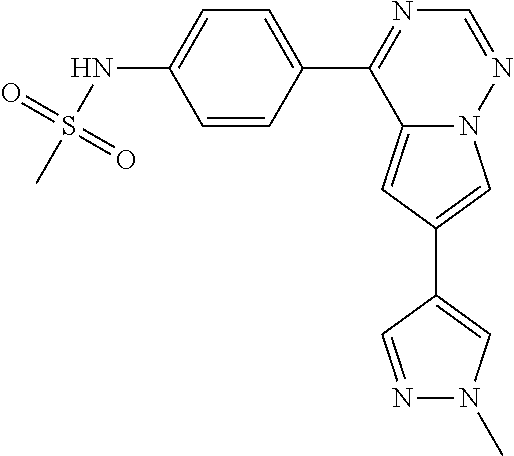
C12=CC(C3=CN(C)N=C3)=CN1N=CN=C2C1=CC=C(NS(C)(=O)=O)C=C1
